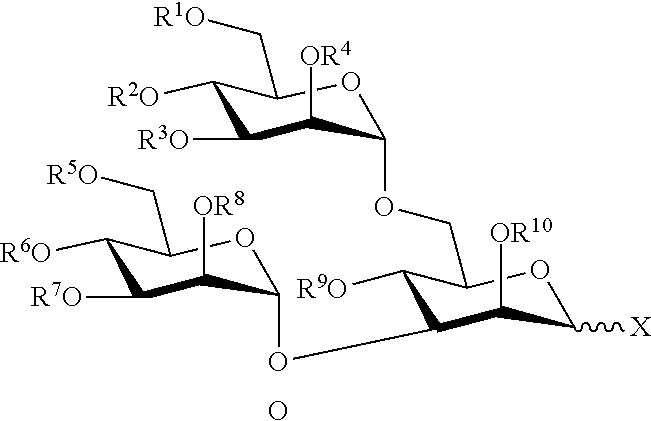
C1([R2O])C([R3O])C([OR4])C(OCC2C([R9O])C(OC3OC(C[R5O])C([R6O])C([R7O])C3[OR8])C([OR10])C([X])O2)OC1C[R1O].O
